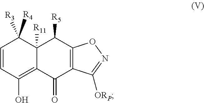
C1=CC([R4])([R3])C2([R11])C(=C1O)C(=O)C1=C(C2[R5])ON=C1[ORP]
